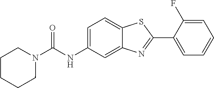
C1=C(F)C(C2=NC3=CC(NC(N4CCCCC4)=O)=CC=C3S2)=CC=C1
